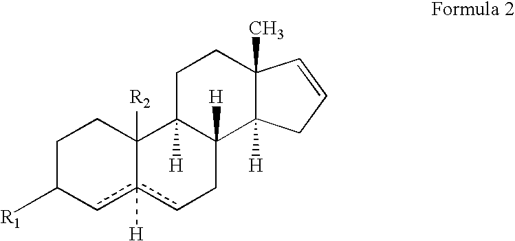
C1C([R1])cc2([H])cCC3([H])C([H])(C2([R2])C1)CCC1(C)C3([H])CC=C1
